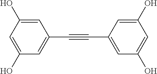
C1(O)=CC(C#CC2=CC(O)=CC(O)=C2)=CC(O)=C1
